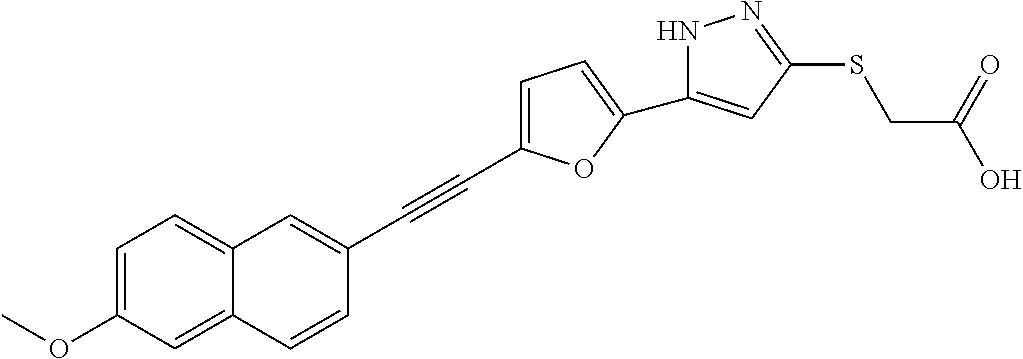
C1=C(C#CC2=CC3=CC=C(OC)C=C3C=C2)OC(C2=CC(SCC(O)=O)=NN2)=C1
